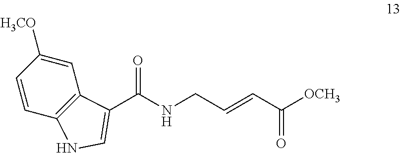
C1=C([H3CO])C=CC2=C1C(C(NCC=CC([OCH3])=O)=O)=CN2
